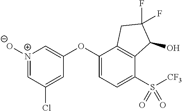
[N+]1([O-])=CC(Cl)=CC(OC2=CC=C(S([CF3])(=O)=O)C3=C2CC(F)(F)C3O)=C1
